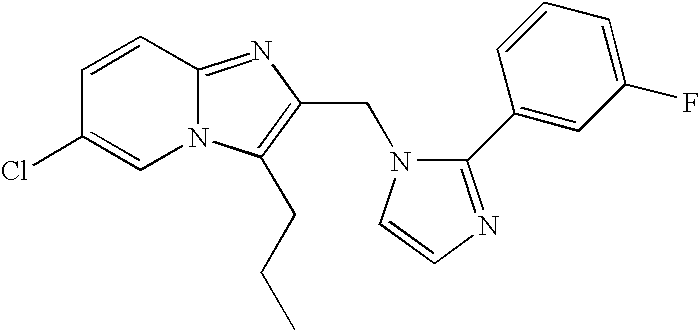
C1=CC2=NC(CN3C(C4=CC(F)=CC=C4)=NC=C3)=C(CCC)N2C=C1Cl
